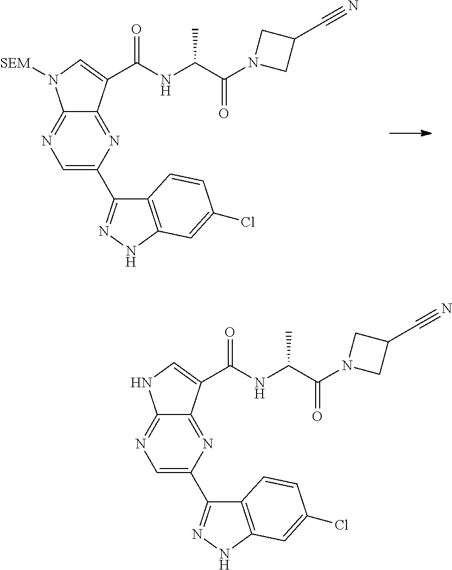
C1(C2=NNC3=C2C=CC(Cl)=C3)=CN=C2C(=N1)C(C(NC(C(N1CC(C#N)C1)=O)C)=O)=CN2[SEM].C1(C2=NNC3=C2C=CC(Cl)=C3)=CN=C2C(=N1)C(C(NC(C(N1CC(C#N)C1)=O)C)=O)=CN2
